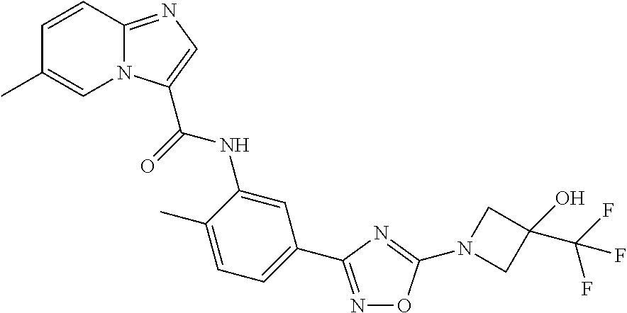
N1=C(C2=CC=C(C)C(NC(=O)C3=CN=C4N3C=C(C)C=C4)=C2)N=C(N2CC(C(F)(F)F)(O)C2)O1
